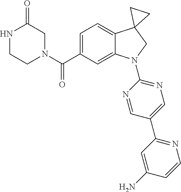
N1(C(C2=CC=C3C(=C2)N(C2=NC=C(C4=NC=CC(N)=C4)C=N2)CC32CC2)=O)CC(=O)NCC1
